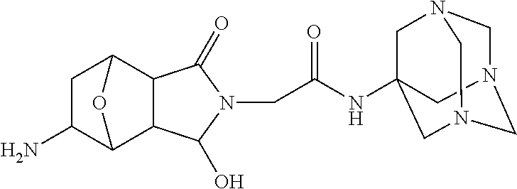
C1(O)N(CC(NC23CN4CN(CN(C2)C4)C3)=O)C(=O)C2C3CC(N)C(C12)O3
